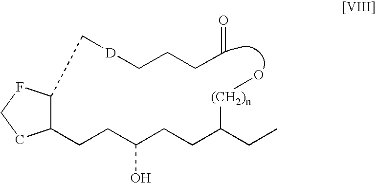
C1(CCC(CCC(CC)[(CH2)n]O)O)C(C[D]CCCC=O)FCC1
